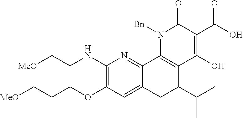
[MeO]CCCOC1=C(NCC[MeO])N=C2C(=C1)CC(C(C)C)C1=C2N([Bn])C(=O)C(C(=O)O)=C1O
